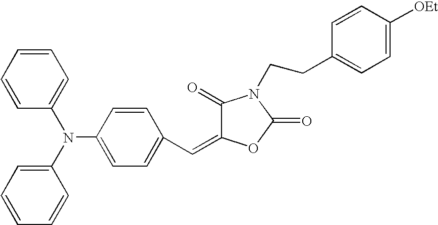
C1=CC=CC=C1N(C1=CC=CC=C1)C1=CC=C(C=C2C(=O)N(CCC3=CC=C([OEt])C=C3)C(=O)O2)C=C1
